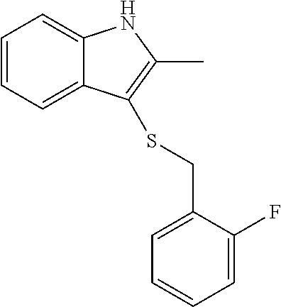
C1=CC=C2C(=C1)NC(C)=C2SCC1=CC=CC=C1F
